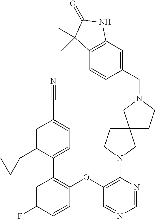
C1(OC2=C(C3=CC=C(C#N)C=C3C3CC3)C=C(F)C=C2)=C(N2CCC3(C2)CCN(CC2=CC4=C(C=C2)C(C)(C)C(=O)N4)C3)N=CN=C1
